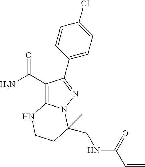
C1(C(=O)N)=C2N(N=C1C1=CC=C(Cl)C=C1)C(CNC(C=C)=O)(C)CCN2
